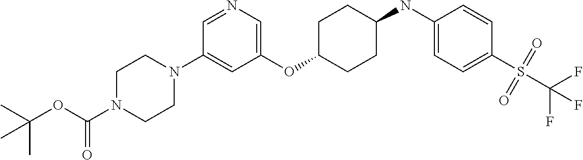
C1(OC2CCC(NC3=CC=C(S(C(F)(F)F)(=O)=O)C=C3)CC2)=CN=CC(N2CCN(C(OC(C)(C)C)=O)CC2)=C1
